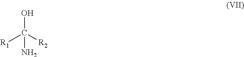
C(N)([R2])([R1])O
